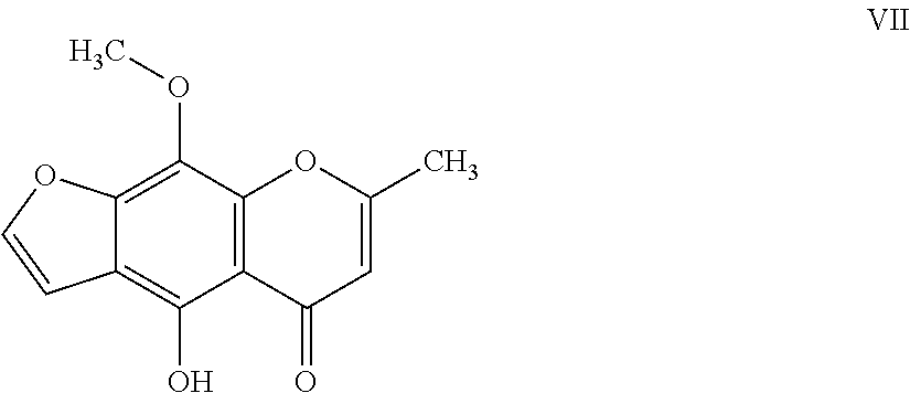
C12=C(C(=O)C=C(C)O1)C(O)=C1C(=C2OC)OC=C1
